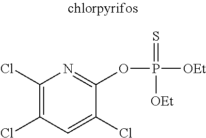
C1(Cl)=C(Cl)C=C(Cl)C(OP(=S)([OEt])[OEt])=N1
